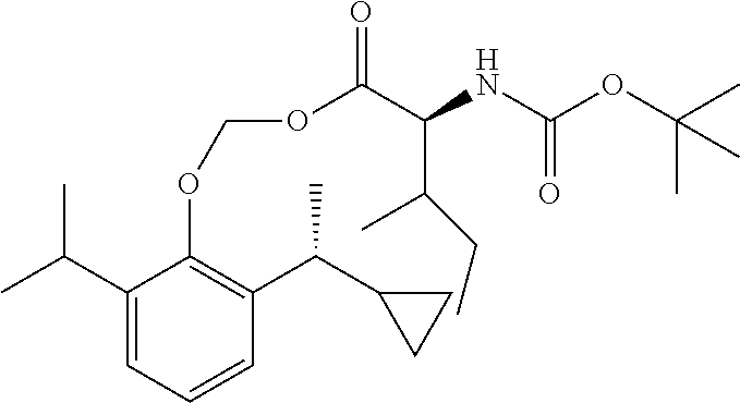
C1(C(C)C)=CC=CC(C(C2CC2)C)=C1OCOC(C(NC(OC(C)(C)C)=O)C(CC)C)=O
